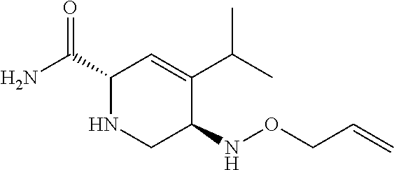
C1(C(N)=O)NCC(NOCC=C)C(C(C)C)=C1
